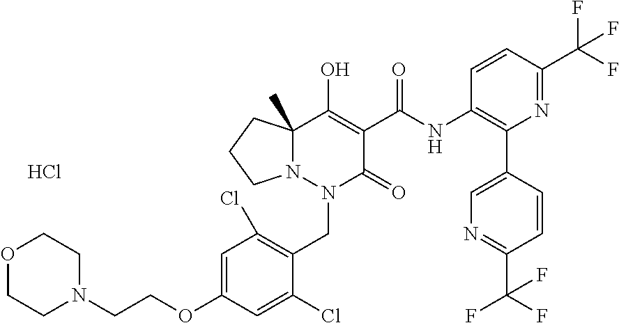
C1(NC(=O)C2=C(O)C3(C)N(N(CC4=C(Cl)C=C(OCCN5CCOCC5)C=C4Cl)C2=O)CCC3)=C(C2=CN=C(C(F)(F)F)C=C2)N=C(C(F)(F)F)C=C1.Cl
